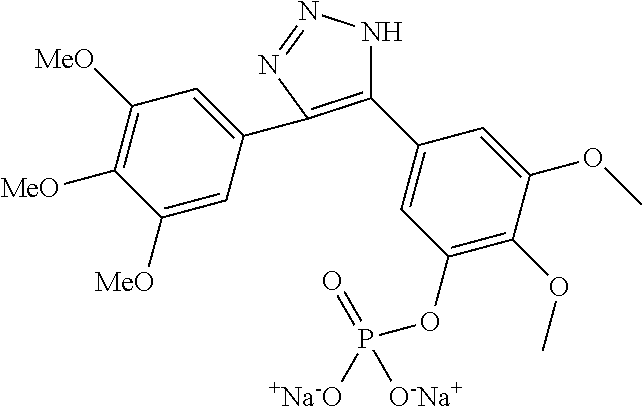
C1(C2=CC(OP(=O)([O-Na+])[+Na-O])=C(OC)C(OC)=C2)=C(C2=CC([MeO])=C([MeO])C([MeO])=C2)N=NN1
